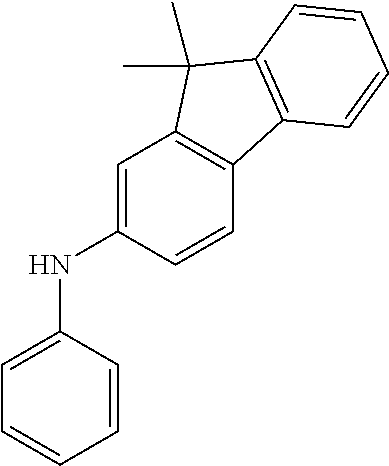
C1=C(NC2=CC3=C(C=C2)C2=C(C3(C)C)C=CC=C2)C=CC=C1
